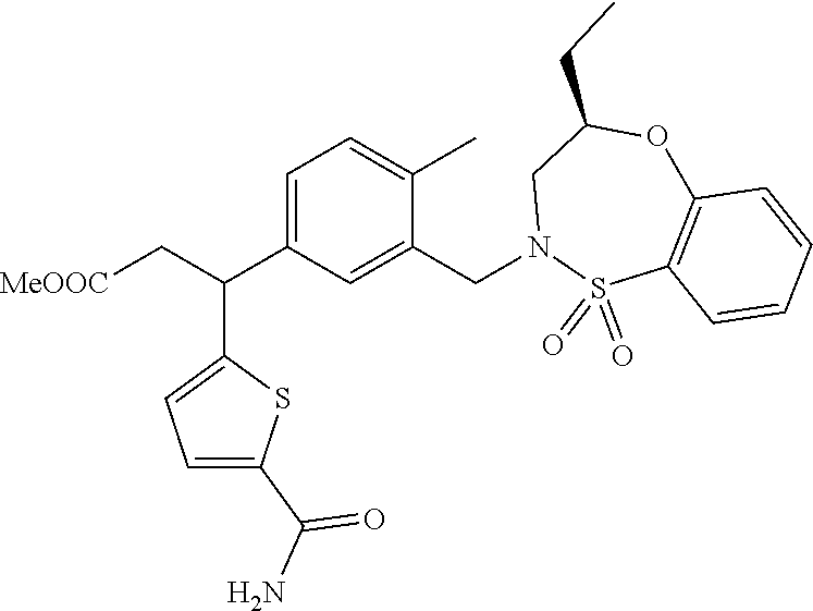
C1=C(C(C[MeOOC])C2=CC=C(C(=O)N)S2)C=C(CN2S(=O)(=O)C3=C(OC(CC)C2)C=CC=C3)C(C)=C1
